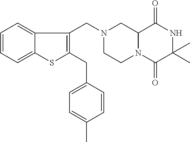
C12N(C(=O)C(C)(C)NC1=O)CCN(CC1=C(CC3=CC=C(C)C=C3)SC3=CC=CC=C13)C2
